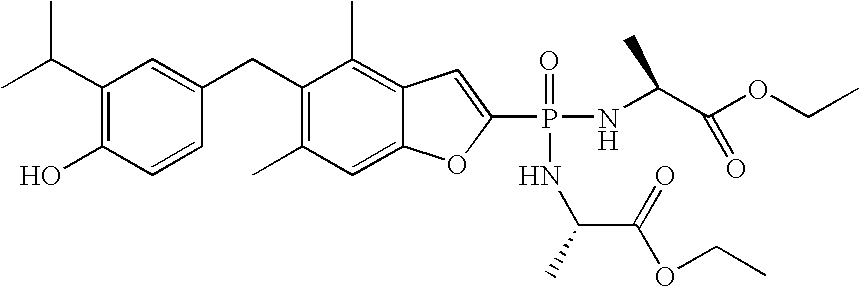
CC(C1=C(O)C=CC(CC2=C(C)C=C3C(=C2C)C=C(P(=O)(NC(C(OCC)=O)C)NC(C)C(=O)OCC)O3)=C1)C
